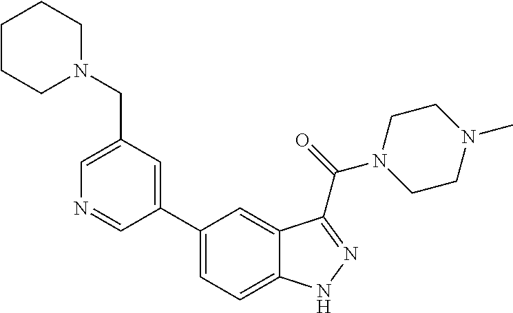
C1(CN2CCCCC2)=CN=CC(C2=CC=C3C(=C2)C(C(N2CCN(C)CC2)=O)=NN3)=C1
